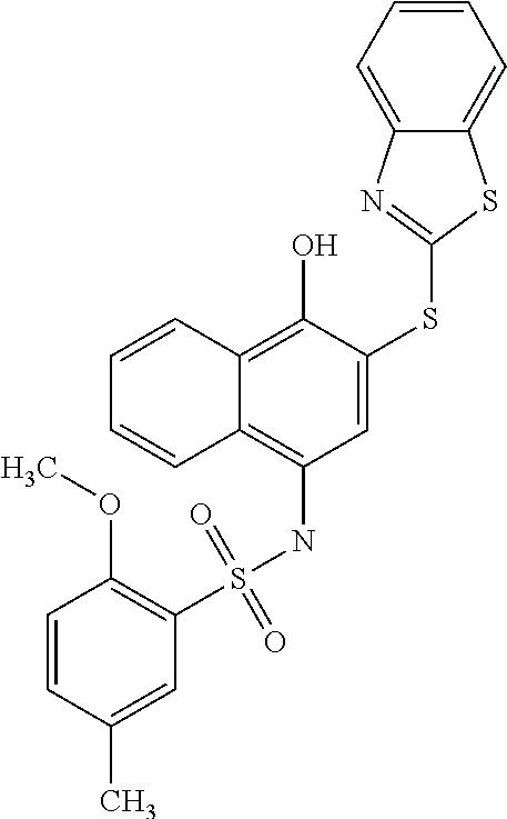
C1=C(SC2=NC3=CC=CC=C3S2)C(O)=C2C(=C1NS(C1=C(OC)C=CC(C)=C1)(=O)=O)C=CC=C2
